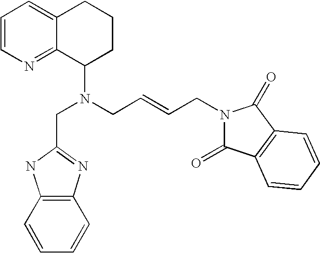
C1=CN=C2C(=C1)CCCC2N(CC=CCN1C(=O)C2=C(C1=O)C=CC=C2)CC1=NC2=C(N1)C=CC=C2
